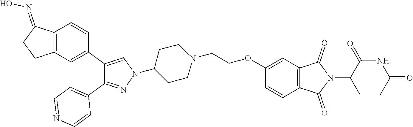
O(C1=CC2=C(C=C1)C(=O)N(C1CCC(=O)NC1=O)C2=O)CCN1CCC(N2N=C(C3=CC=NC=C3)C(C3=CC4=C(C=C3)C(=NO)CC4)=C2)CC1
